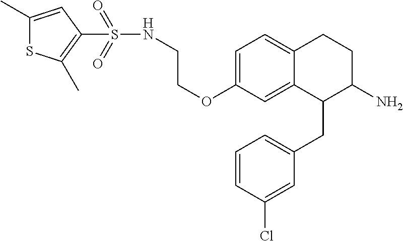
C1=C(OCCNS(=O)(=O)C2=C(C)SC(C)=C2)C=C2C(=C1)CCC(N)C2CC1=CC=CC(Cl)=C1
